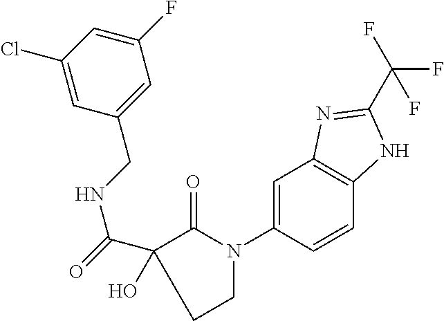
C1(Cl)=CC(CNC(=O)C2(O)C(=O)N(C3=CC4=C(C=C3)NC(C(F)(F)F)=N4)CC2)=CC(F)=C1
